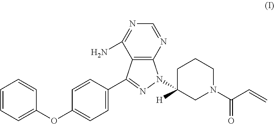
C1=CC=C(OC2=CC=C(C3=NN(C4([H])CN(C(C=C)=O)CCC4)C4=C3C(N)=NC=N4)C=C2)C=C1
